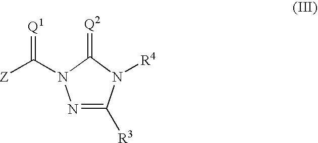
N1=C([R3])N([R4])C(=[Q2])N1C([Z])=[Q1]
